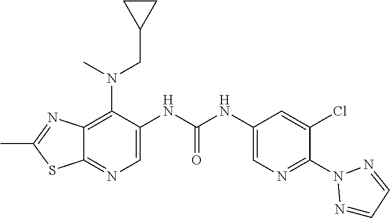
C12=C(N(CC3CC3)C)C(NC(NC3=CN=C(N4N=CC=N4)C(Cl)=C3)=O)=CN=C1SC(C)=N2
